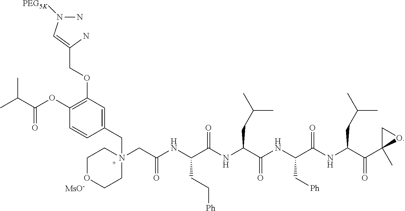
C1OCCN(CC(NC(C(NC(C(NC(C(NC(C(C2(C)OC2)=O)CC(C)C)=O)C[Ph])=O)CC(C)C)=O)CC[Ph])=O)(CC2=CC(OCC(N)=CN(N)[PEG5K])=C(OC(C(C)C)=O)C=C2)C1.[MsO-]
